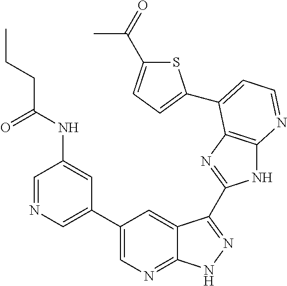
C1=NC=C(C2=CN=C3C(=C2)C(C2=NC4=C(N2)N=CC=C4C2=CC=C(C(=O)C)S2)=NN3)C=C1NC(CCC)=O
